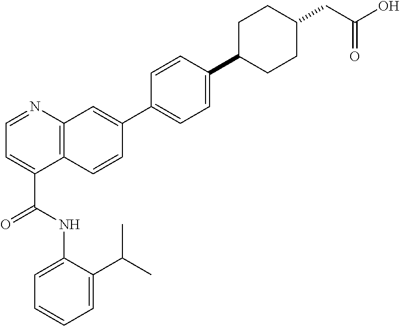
C12=C(C=CC(C3=CC=C(C4CCC(CC(O)=O)CC4)C=C3)=C1)C(C(=O)NC1=CC=CC=C1C(C)C)=CC=N2
